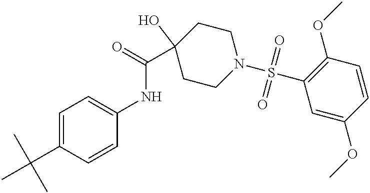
C1=C(C(C)(C)C)C=CC(NC(C2(O)CCN(S(C3=C(OC)C=CC(OC)=C3)(=O)=O)CC2)=O)=C1
